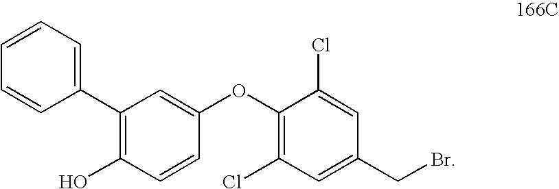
C1(C2=CC=CC=C2)=C(O)C=CC(OC2=C(Cl)C=C(CBr)C=C2Cl)=C1
